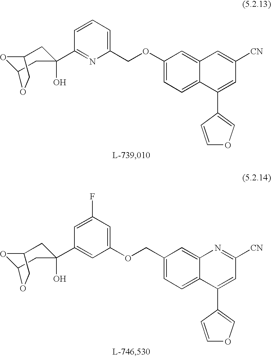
C1(C2=NC(COC3=CC=C4C(=C3)C=C([CN])C=C4C3=COC=C3)=CC=C2)(O)CC2OC(C1)OC2.C1(C2=CC(OCC3=CC=C4C(=C3)N=C([CN])C=C4C3=COC=C3)=CC(F)=C2)(O)CC2OC(C1)OC2
